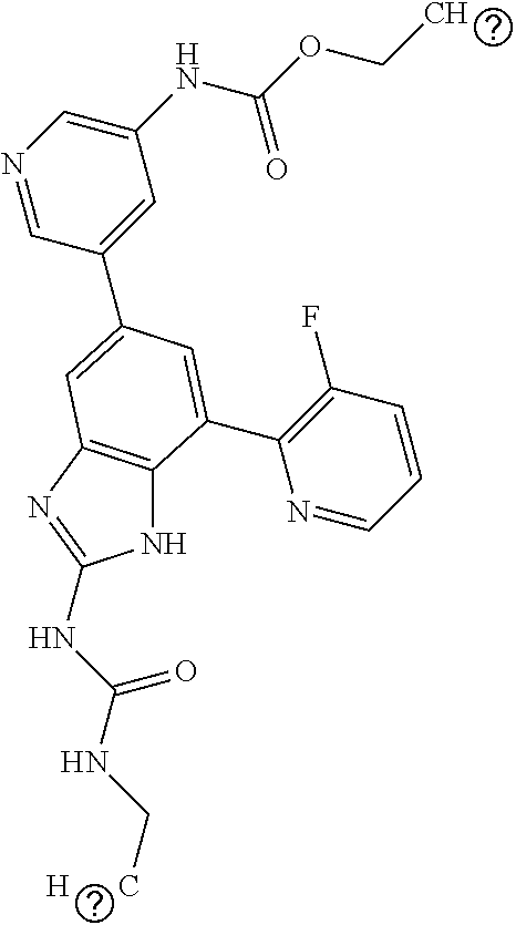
N1=CC(C2=CC3=C(NC(NC(NC[H      C])=O)=N3)C(C3=C(F)C=CC=N3)=C2)=CC(NC(OCC)=O)=C1
